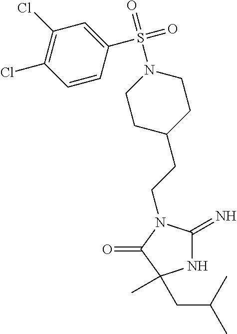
C1C(CCN2C(=N)NC(C)(CC(C)C)C2=O)CCN(S(=O)(C2=CC(Cl)=C(Cl)C=C2)=O)C1
